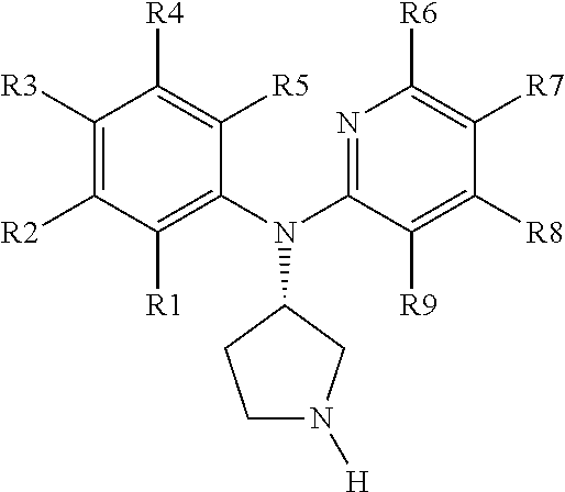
C1([R3])=C([R2])C([R1])=C(N(C2=NC([R6])=C([R7])C([R8])=C2[R9])C2CN([H])CC2)C([R5])=C1[R4]
